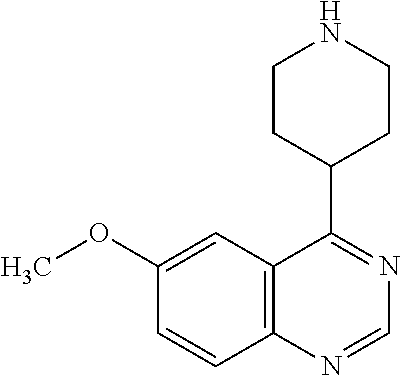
C1=CC2=C(C=C1OC)C(C1CCNCC1)=NC=N2
